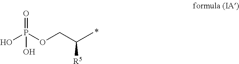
OP(OCC(C)[R5])(=O)O
